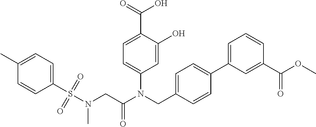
C1=C(O)C(C(=O)O)=CC=C1N(CC1=CC=C(C2=CC=CC(C(OC)=O)=C2)C=C1)C(CN(S(C1=CC=C(C)C=C1)(=O)=O)C)=O
